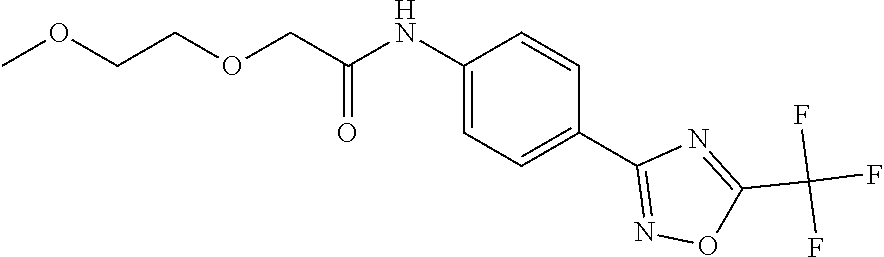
C1(NC(COCCOC)=O)=CC=C(C2=NOC(C(F)(F)F)=N2)C=C1
